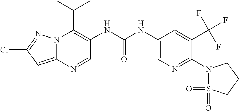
N12C(=CC(Cl)=N1)N=CC(NC(NC1=CN=C(N3S(=O)(=O)CCC3)C(C(F)(F)F)=C1)=O)=C2C(C)C
